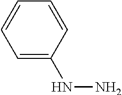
C1=C(NN)C=CC=C1
